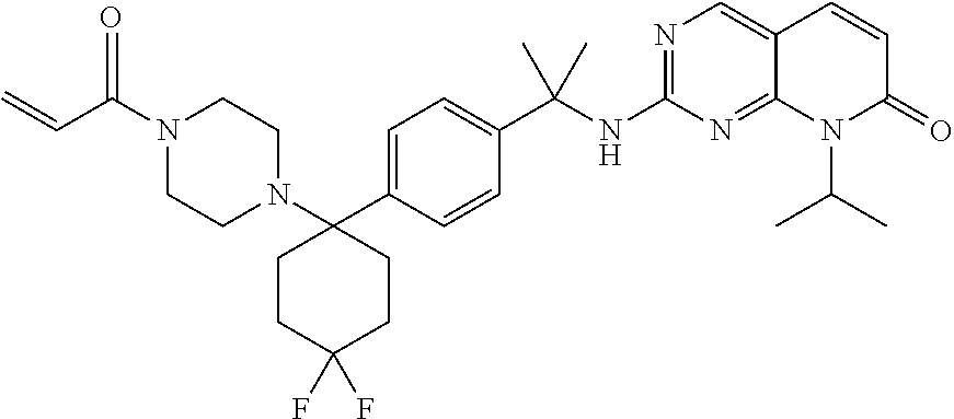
N1(C(C=C)=O)CCN(C2(C3=CC=C(C(NC4=NC=C5C(=N4)N(C(C)C)C(=O)C=C5)(C)C)C=C3)CCC(F)(F)CC2)CC1
